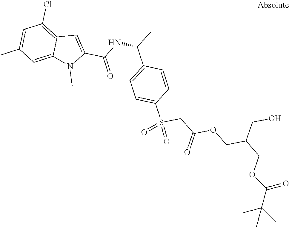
C1=C(C(NC(C)C2=CC=C(S(CC(OCC(COC(C(C)(C)C)=O)CO)=O)(=O)=O)C=C2)=O)N(C)C2=CC(C)=CC(Cl)=C12
